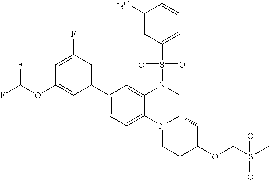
S(=O)(N1CC2N(CCC(OCS(=O)(=O)C)C2)C2=CC=C(C3=CC(F)=CC(OC(F)F)=C3)C=C12)(C1=CC=CC([F3C])=C1)=O
